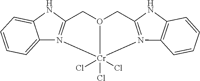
C1=CC=C2C(=C1)NC1=N2[Cr]2(Cl)(Cl)(Cl)N3=C(NC4=C3C=CC=C4)CO2C1
